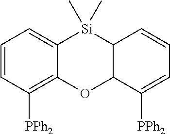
C1=CC([PPh2])=C2C(=C1)[Si](C)(C)C1C(O2)C([PPh2])=CC=C1
